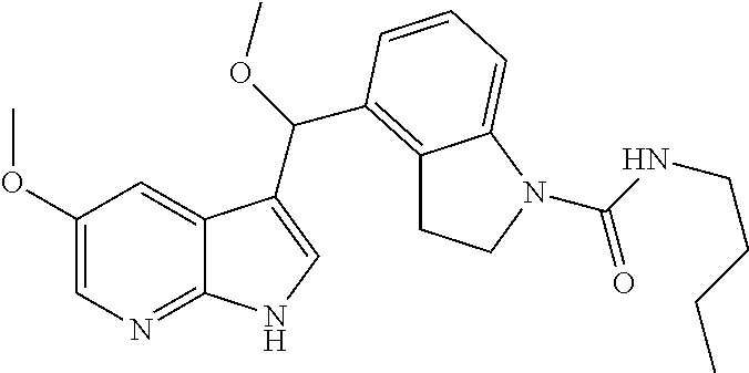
C12=C(C(OC)C3=CNC4=NC=C(OC)C=C43)C=CC=C1N(C(NCCCC)=O)CC2
